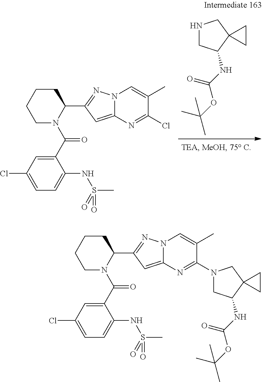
C1(C(N2C(C3=NN4C(=C3)N=C(Cl)C(C)=C4)CCCC2)=O)=CC(Cl)=CC=C1NS(C)(=O)=O.N1CC(NC(OC(C)(C)C)=O)C2(C1)CC2.C1(C(N2C(C3=NN4C(=C3)N=C(N3CC(NC(OC(C)(C)C)=O)C5(C3)CC5)C(C)=C4)CCCC2)=O)=CC(Cl)=CC=C1NS(C)(=O)=O
